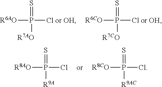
[R6AO]P(=S)([R7AO])[Cl or OH].[R6CO]P(=S)([R7CO])[Cl or OH].[R8AO]P(=S)([R9A])Cl.[R8CO]P(=S)([R9AC])Cl
